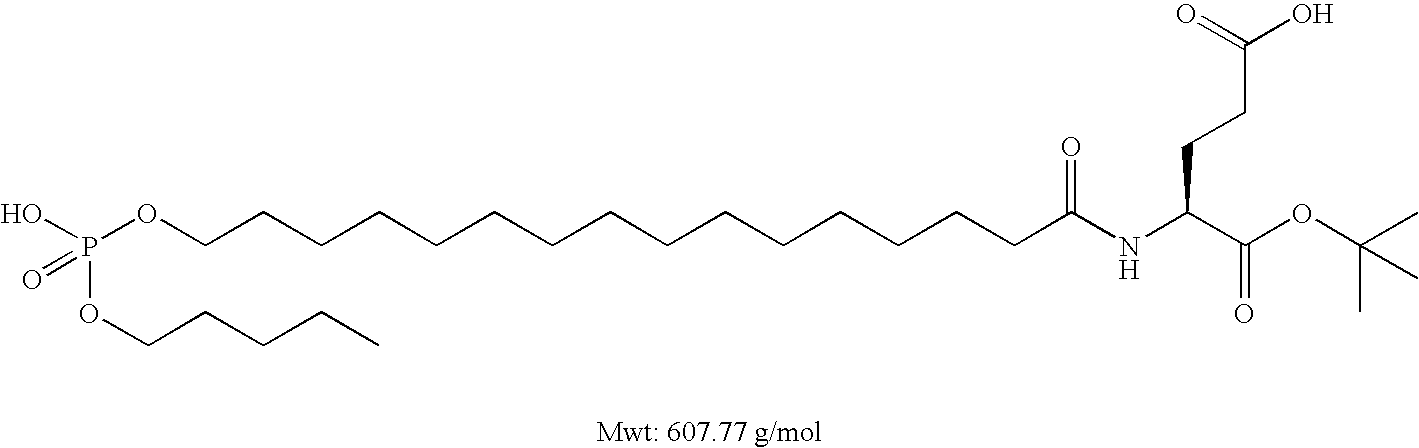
P(OCCCCCCCCCCCCCCCC(NC(C(OC(C)(C)C)=O)CCC(O)=O)=O)(OCCCCC)(O)=O
